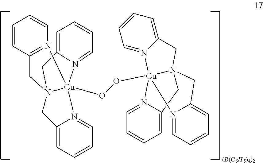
C12=CC=CC=N1[Cu]13(OO[Cu]456N7=CC=CC=C7CN4(CC4=CC=CC=N45)CC4=CC=CC=N64)N4=C(C=CC=C4)CN1(C2)CC1=CC=CC=N13
